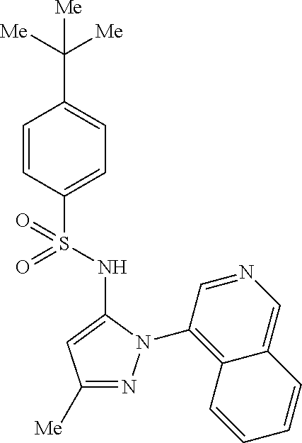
C1(C([Me])([Me])[Me])=CC=C(S(=O)(=O)NC2=CC([Me])=NN2C2=C3C(=CN=C2)C=CC=C3)C=C1
